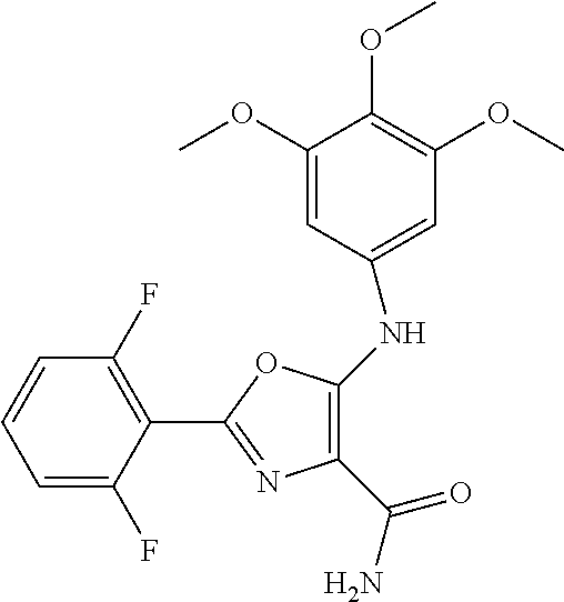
C1(C(N)=O)=C(NC2=CC(OC)=C(OC)C(OC)=C2)OC(C2=C(F)C=CC=C2F)=N1
